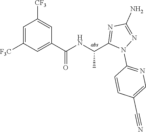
C1=C([F3C])C=C(C(=O)NC(C)C2=NC(N)=NN2C2=NC=C(C#N)C=C2)C=C1[CF3]
